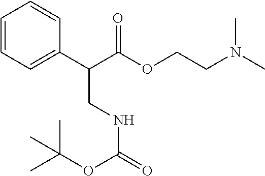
C1=CC=C(C(C(OCCN(C)C)=O)CNC(=O)OC(C)(C)C)C=C1
